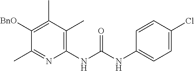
C1(NC(NC2=CC=C(Cl)C=C2)=O)=C(C)C(C)=C([BnO])C(C)=N1
